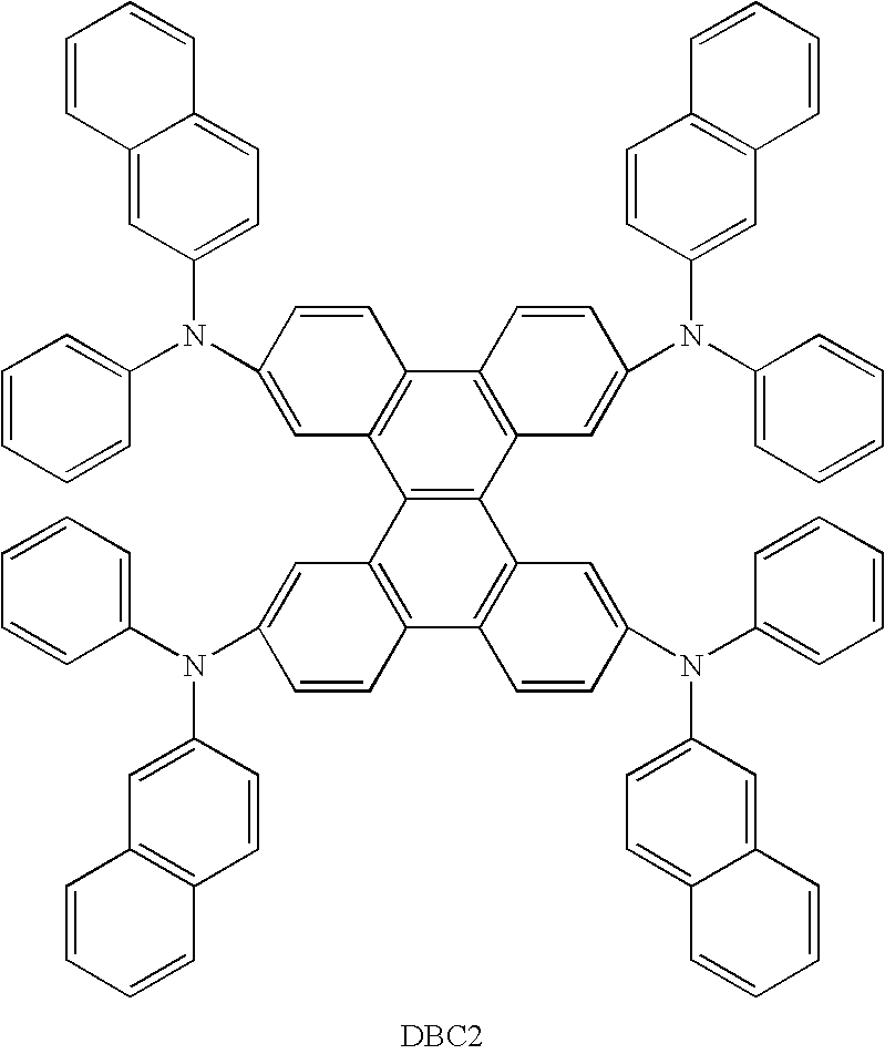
C12=C(C3=C(C4=C1C=C(N(C1=CC=CC=C1)C1=CC=C5C(=C1)C=CC=C5)C=C4)C=CC(N(C1=CC=CC=C1)C1=CC4=C(C=C1)C=CC=C4)=C3)C1=C(C3=C2C=C(N(C2=CC=CC=C2)C2=CC4=C(C=C2)C=CC=C4)C=C3)C=CC(N(C2=CC=CC=C2)C2=CC=C3C(=C2)C=CC=C3)=C1.[DBC2]
